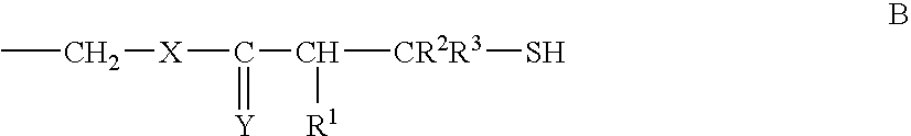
CC[X]C(C([CR2R3]S)[R1])=[Y]
